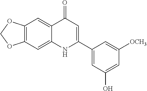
C12=C(C=C3C(=C1)C(=O)C=C(C1=CC(O)=CC([OCH3])=C1)N3)OCO2
